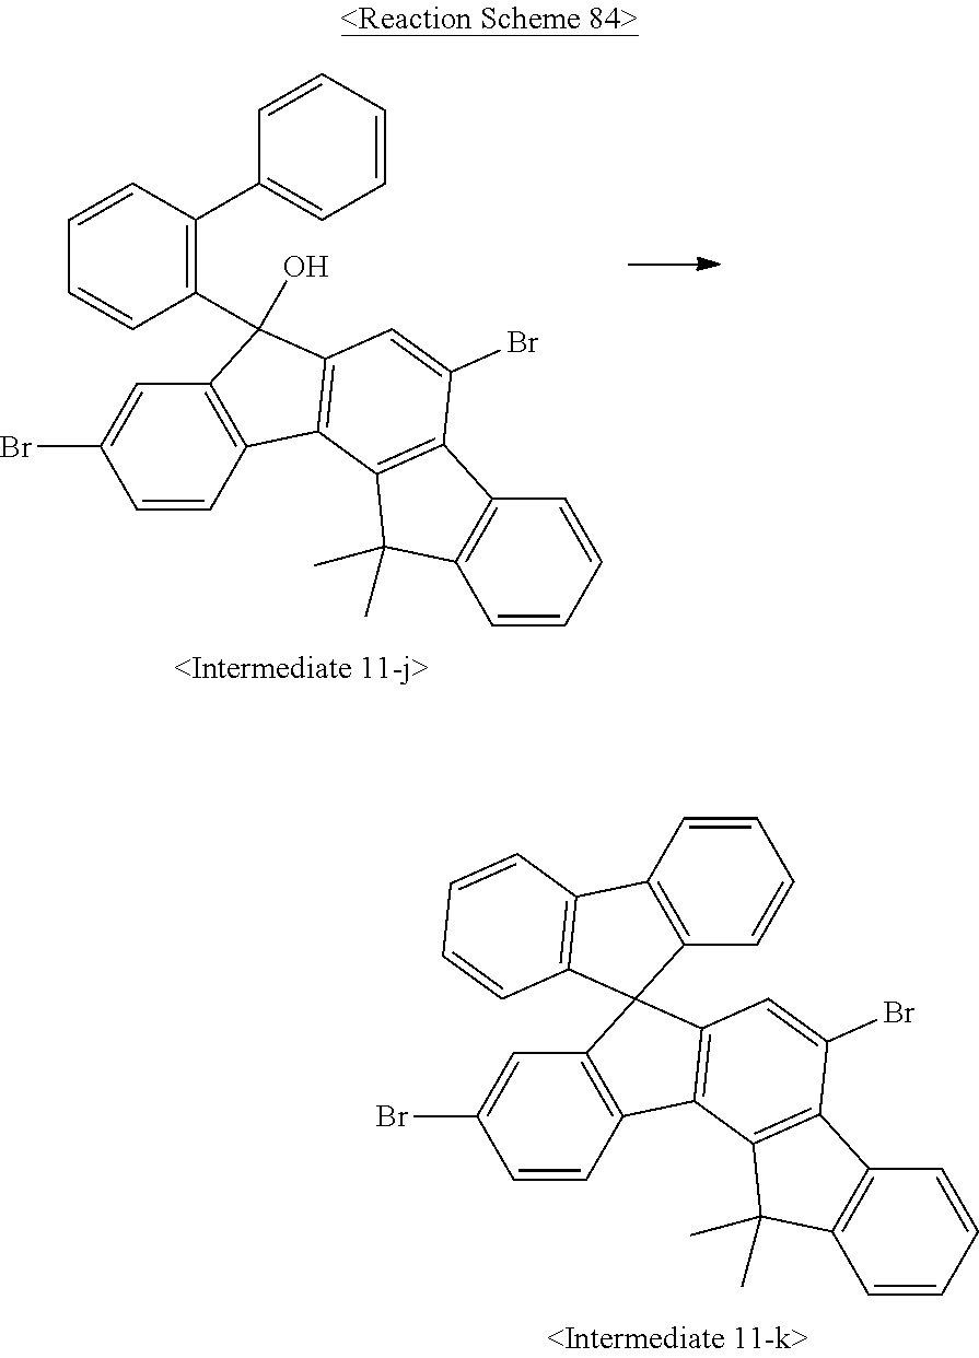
C12=C(C=CC(Br)=C1)C1=C(C23C2=C(C4=C3C=CC=C4)C=CC=C2)C=C(Br)C2=C1C(C)(C)C1=C2C=CC=C1.C12=C(C=CC(Br)=C1)C1=C(C2(C2=C(C3=CC=CC=C3)C=CC=C2)O)C=C(Br)C2=C1C(C)(C)C1=C2C=CC=C1
